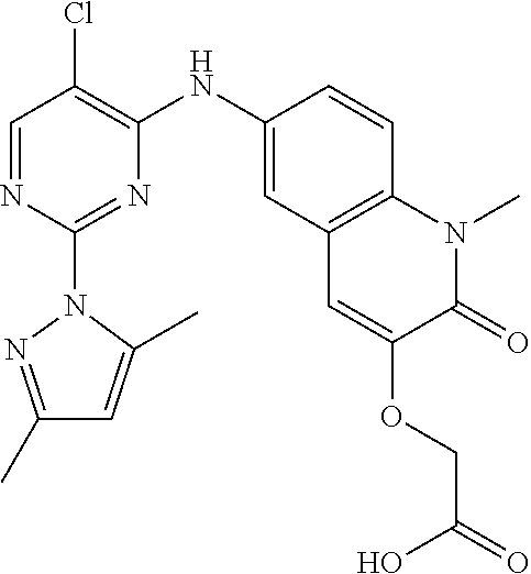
C1=NC(N2N=C(C)C=C2C)=NC(NC2=CC3=C(C=C2)N(C)C(=O)C(OCC(=O)O)=C3)=C1Cl
